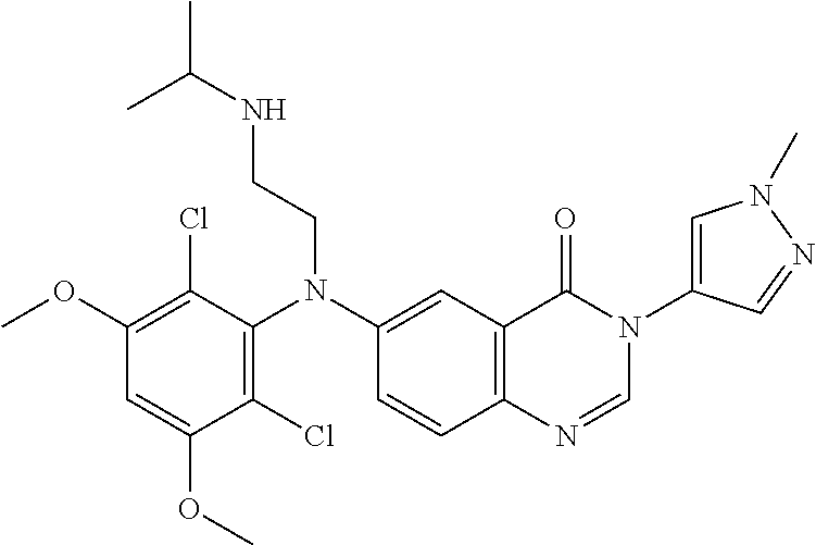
C1(OC)=C(Cl)C(N(C2=CC3=C(C=C2)N=CN(C2=CN(C)N=C2)C3=O)CCNC(C)C)=C(Cl)C(OC)=C1
